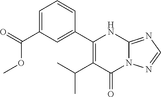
C1(C2=CC(C(=O)OC)=CC=C2)=C(C(C)C)C(=O)N2C(=NC=N2)N1
